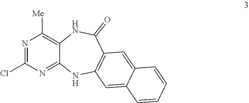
C1([Me])=C2C(=NC(Cl)=N1)NC1=C(C(=O)N2)C=C2C(=C1)C=CC=C2
